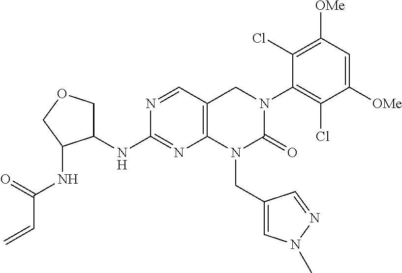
N1=CC2=C(N=C1NC1COCC1NC(C=C)=O)N(CC1=CN(C)N=C1)C(=O)N(C1=C(Cl)C([OMe])=CC([OMe])=C1Cl)C2
